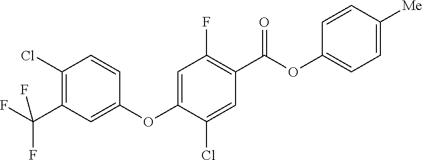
C1(Cl)=C(C(F)(F)F)C=C(OC2=CC(F)=C(C(OC3=CC=C([Me])C=C3)=O)C=C2Cl)C=C1
